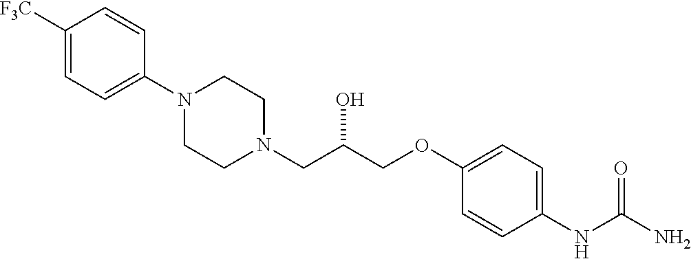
C1([F3C])=CC=C(N2CCN(CC(COC3=CC=C(NC(N)=O)C=C3)O)CC2)C=C1
